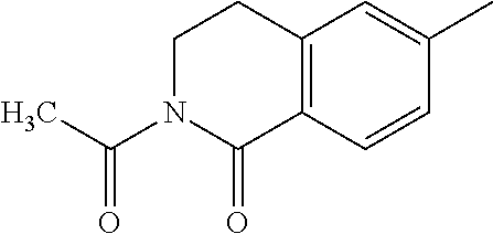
C1N(C(C)=O)C(=O)C2=C(C1)C=C(C)C=C2
